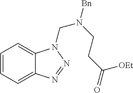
C1=CC=C2C(=C1)N(CN(CCC([OEt])=O)[Bn])N=N2
